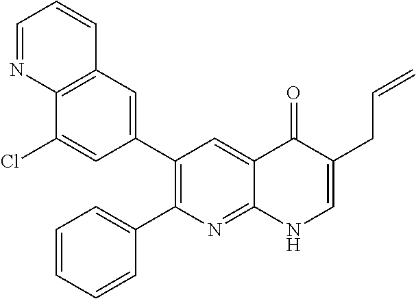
C12=C(C=C(C3=C(C4=CC=CC=C4)N=C4C(=C3)C(=O)C(CC=C)=CN4)C=C1Cl)C=CC=N2
